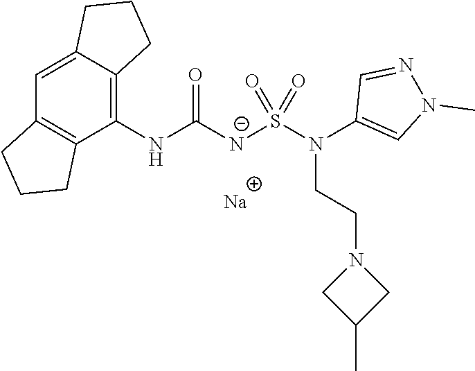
[Na].C1(NC([N-]S(N(C2=CN(C)N=C2)CCN2CC(C)C2)(=O)=O)=O)=C2C(=CC3=C1CCC3)CCC2
